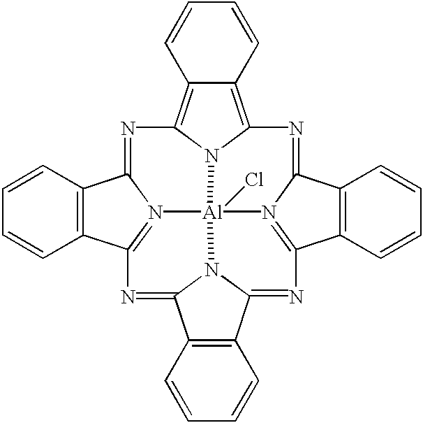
C12=C(C=CC=C1)C1=NC3=C4C(=C5N3[Al]36(Cl)N1=C2N=C1C2=C(C(=NC7=N3C(=N5)C3=C7C=CC=C3)N16)C=CC=C2)C=CC=C4
